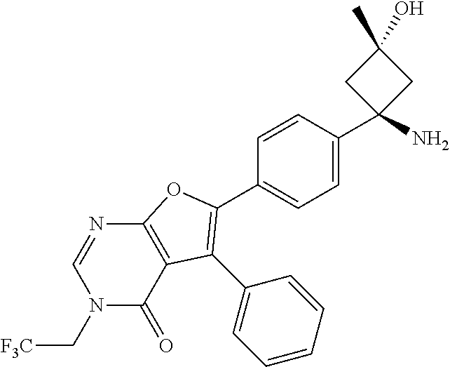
C12=C(C(=O)N(C[F3C])C=N1)C(C1=CC=CC=C1)=C(C1=CC=C(C3(N)CC(O)(C)C3)C=C1)O2
